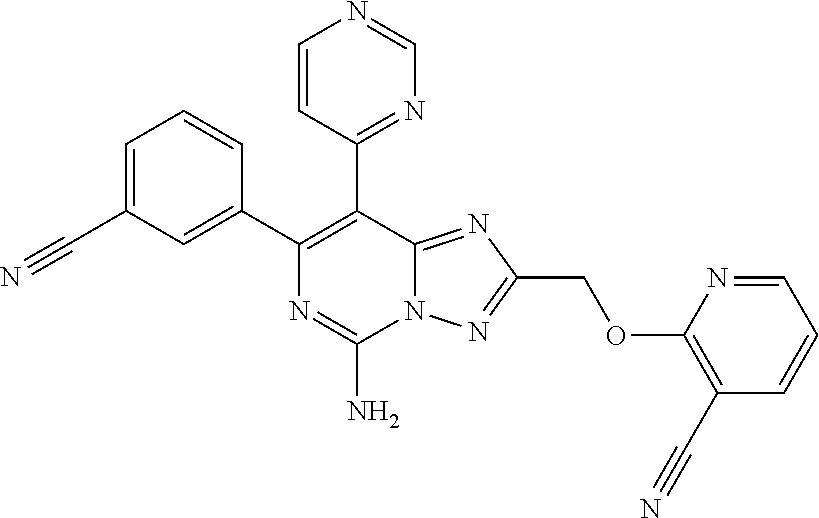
C1=C(C#N)C=C(C2=C(C3=NC=NC=C3)C3=NC(COC4=C(C#N)C=CC=N4)=NN3C(N)=N2)C=C1
